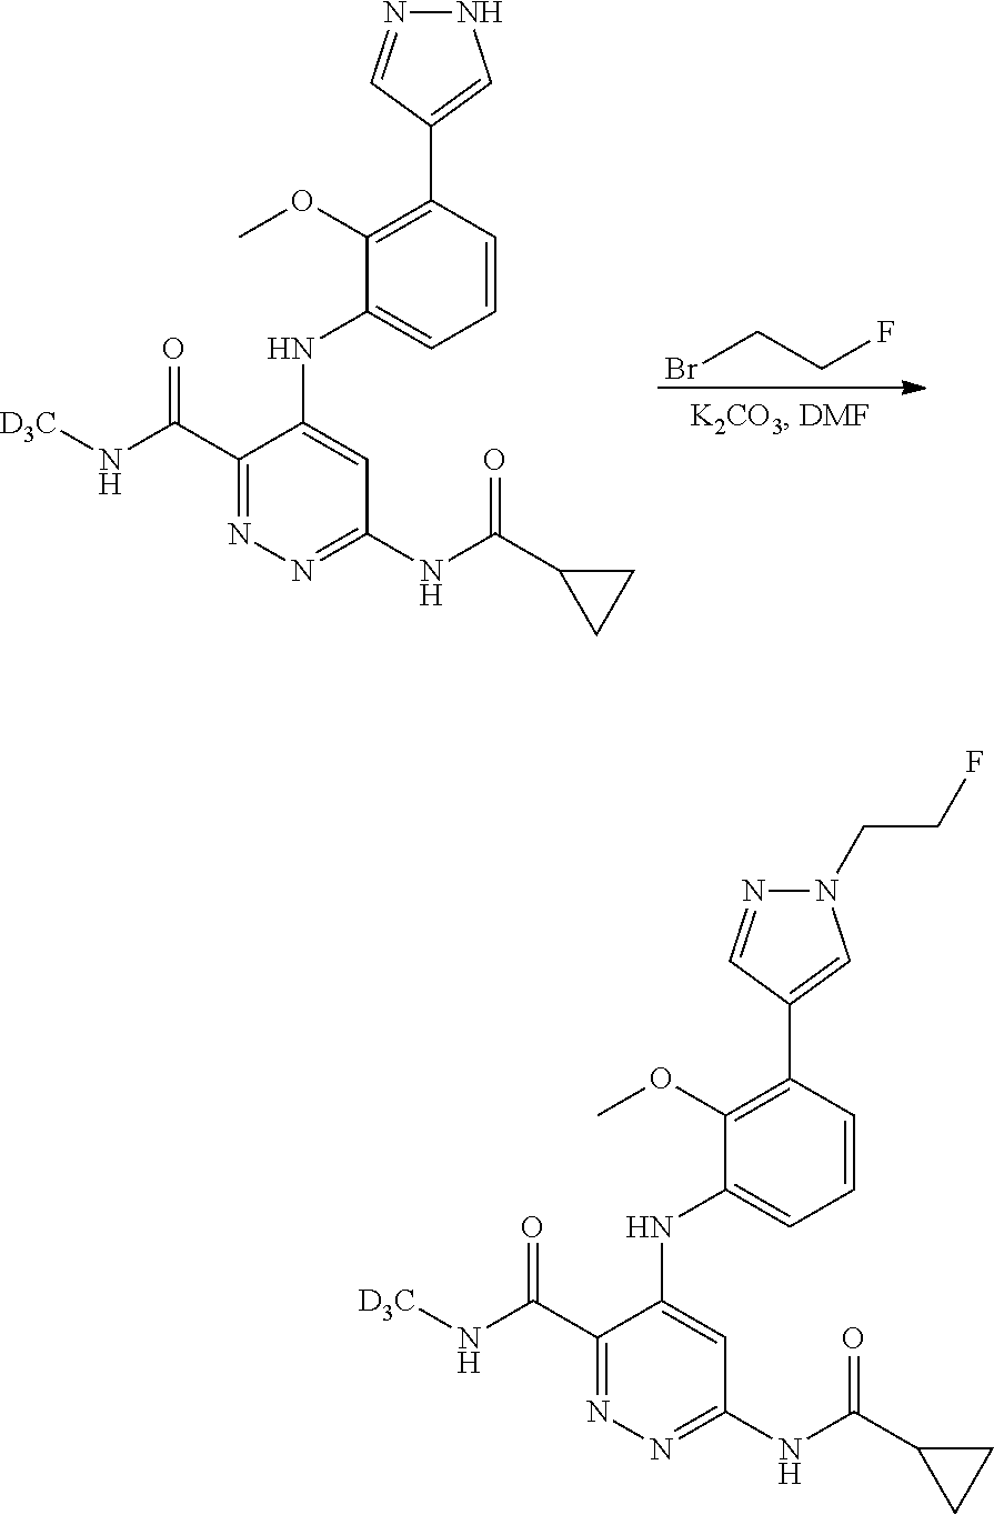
[D3C]NC(C1=NN=C(NC(C2CC2)=O)C=C1NC1=CC=CC(C2=CN(CCF)N=C2)=C1OC)=O.[D3C]NC(C1=NN=C(NC(C2CC2)=O)C=C1NC1=CC=CC(C2=CNN=C2)=C1OC)=O.BrCCF
